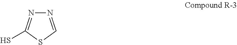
N1=CSC(S)=N1
